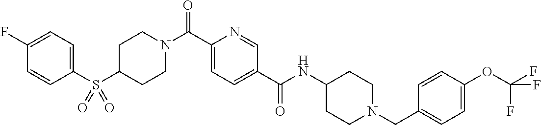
C1CN(C(C2=CC=C(C(=O)NC3CCN(CC4=CC=C(OC(F)(F)F)C=C4)CC3)C=N2)=O)CCC1S(C1=CC=C(F)C=C1)(=O)=O
